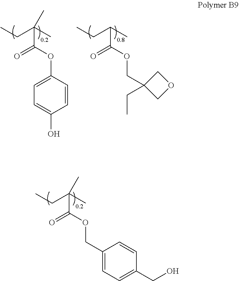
C1=C(OC(C(C)(CC)C)=O)C=CC(O)=C1.C(OC(C(C)CC)=O)C1(CC)COC1.O(C(C(C)(CC)C)=O)CC1=CC=C(CO)C=C1
